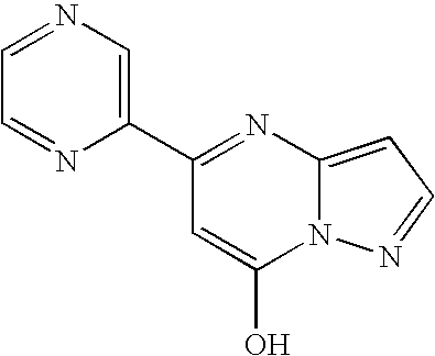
C1=NC=C(C2=NC3=CC=NN3C(O)=C2)N=C1
